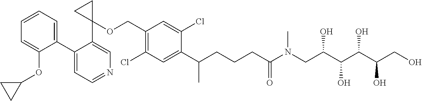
C1(C2=CC=CC=C2OC2CC2)=CC=NC=C1C1(OCC2=C(Cl)C=C(C(CCCC(N(CC(C(C(C(CO)O)O)O)O)C)=O)C)C(Cl)=C2)CC1
